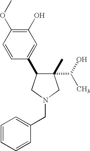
C1(C2C(C)(C(O)C)CN(CC3=CC=CC=C3)C2)=CC(O)=C(OC)C=C1
